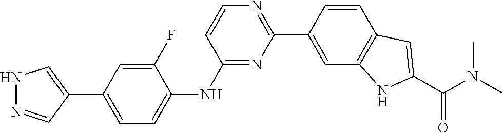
CN(C)C(C1=CC2=C(C=C(C3=NC=CC(NC4=CC=C(C5=CNN=C5)C=C4F)=N3)C=C2)N1)=O
